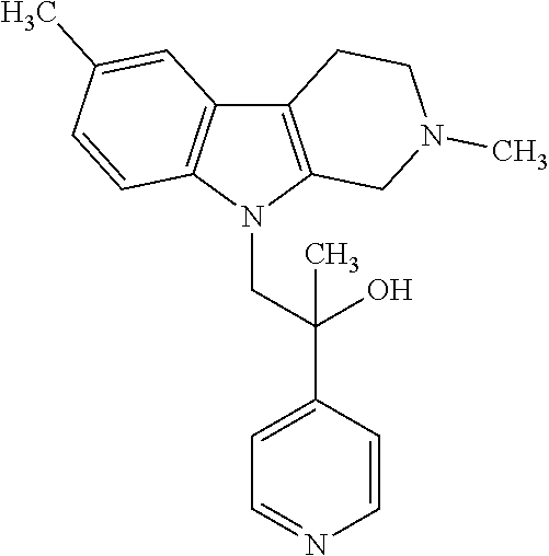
C12=C(N(CC(C3=CC=NC=C3)(O)C)C3=C1C=C(C)C=C3)CN(C)CC2
